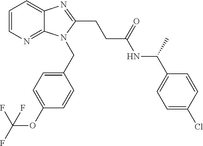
C1=CN=C2C(=C1)N=C(CCC(NC(C1=CC=C(Cl)C=C1)C)=O)N2CC1=CC=C(OC(F)(F)F)C=C1
